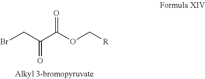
BrCC(C(OC[R])=O)=O
